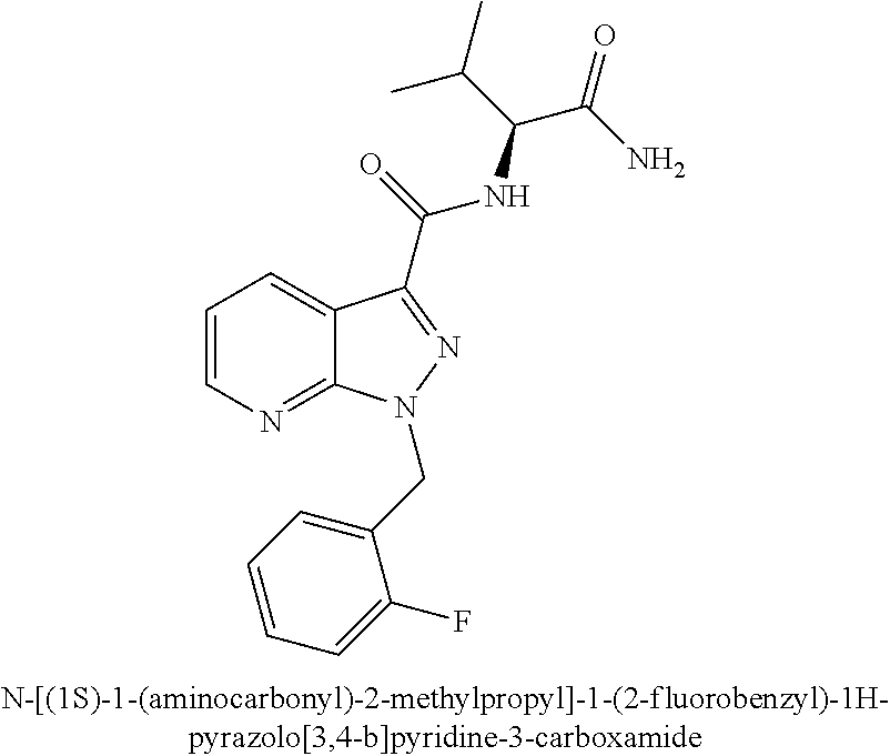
C1=CN=C2C(=C1)C(C(NC(C(C)C)C(=O)N)=O)=NN2CC1=CC=CC=C1F
